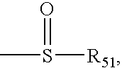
CS([R51])=O
